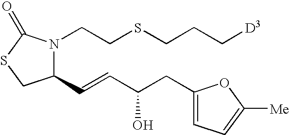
C1(C=CC(CC2=CC=C([Me])O2)O)N(CCSCCC[D3])C(=O)SC1
